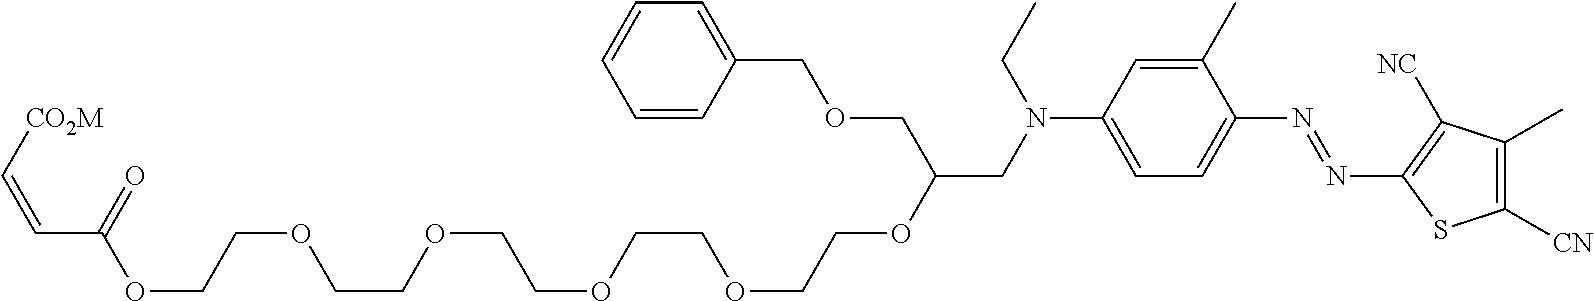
C1(C)=CC(N(CC(OCCOCCOCCOCCOCCOC(C=C[CO2M])=O)COCC2=CC=CC=C2)CC)=CC=C1N=NC1=C([NC])C(C)=C([CN])S1
